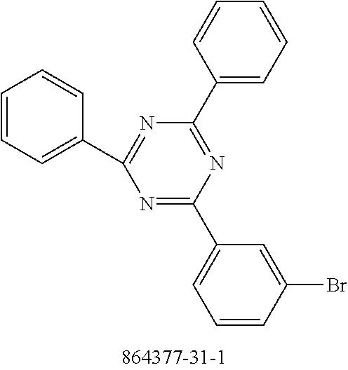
N1=C(C2=CC=CC(Br)=C2)N=C(C2=CC=CC=C2)N=C1C1=CC=CC=C1
